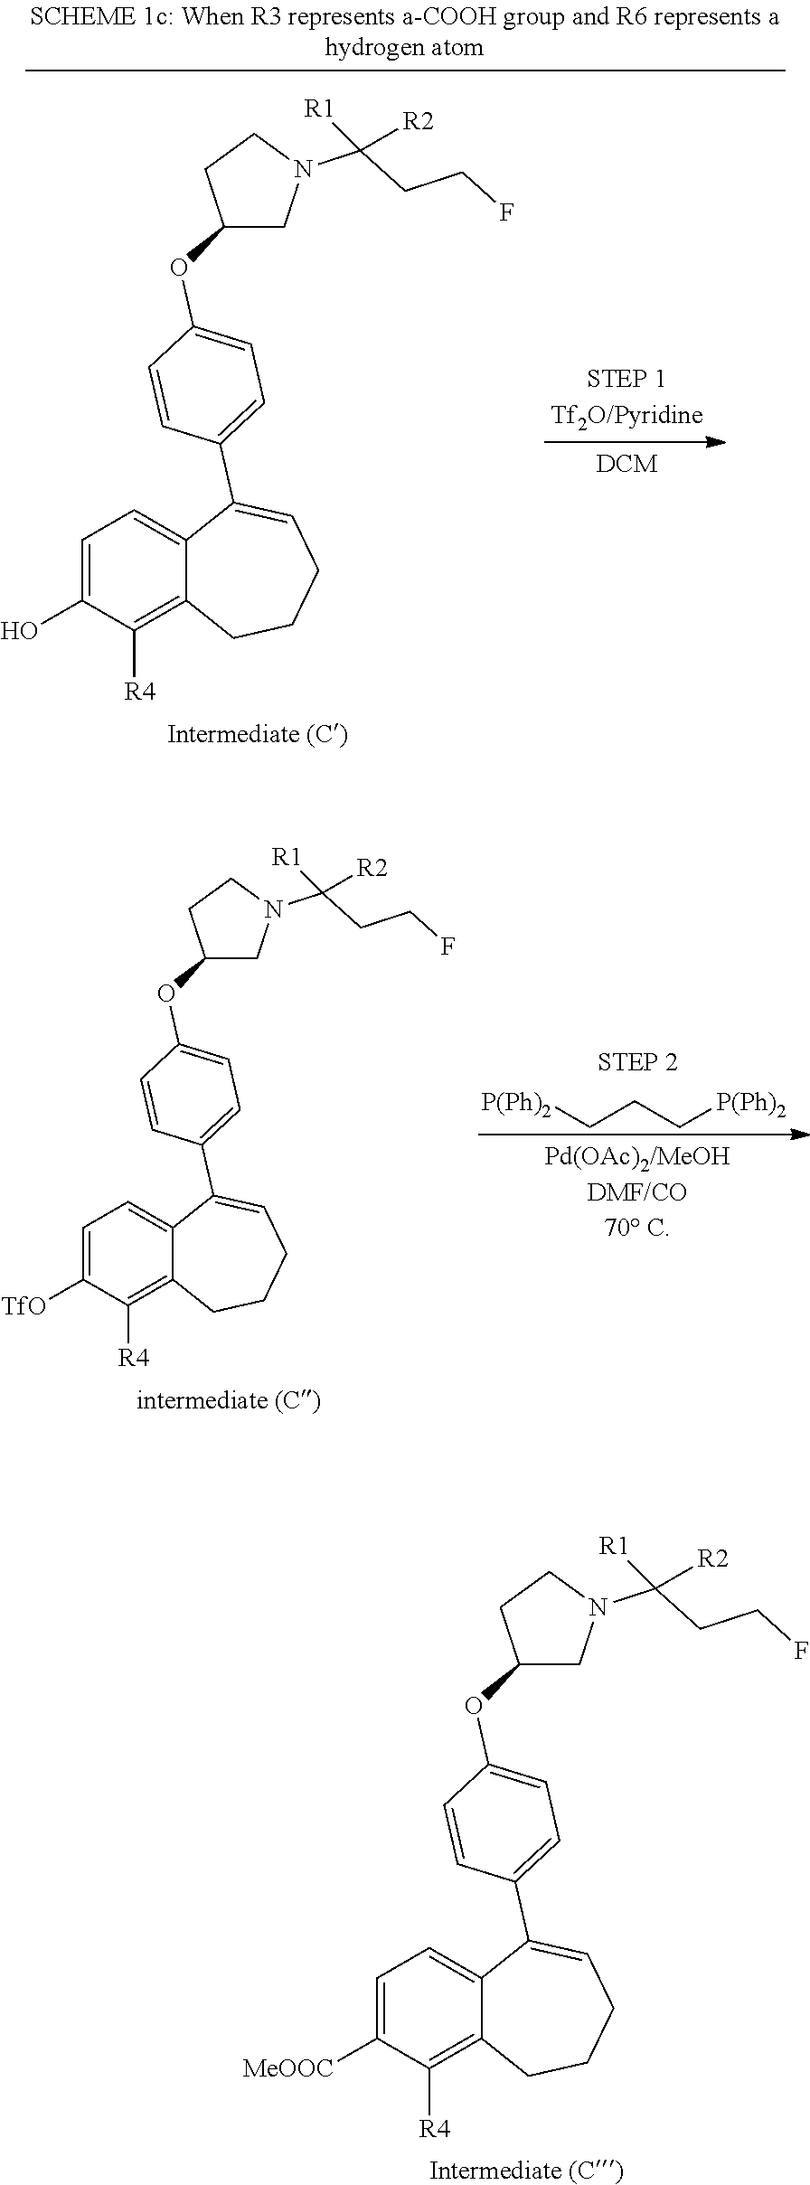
[P(Ph)2]CCC[P(Ph)2].C1=C([TfO])C([R4])=C2C(=C1)C(C1=CC=C(OC3CN(C(CCF)([R1])[R2])CC3)C=C1)=CCCC2.C1=C([MeOOC])C([R4])=C2C(=C1)C(C1=CC=C(OC3CN(C(CCF)([R1])[R2])CC3)C=C1)=CCCC2.C1=C(O)C([R4])=C2C(=C1)C(C1=CC=C(OC3CN(C(CCF)([R1])[R2])CC3)C=C1)=CCCC2
